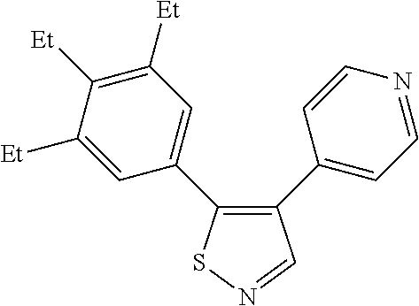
C1([Et])=CC(C2=C(C3=CC=NC=C3)C=NS2)=CC([Et])=C1[Et]
